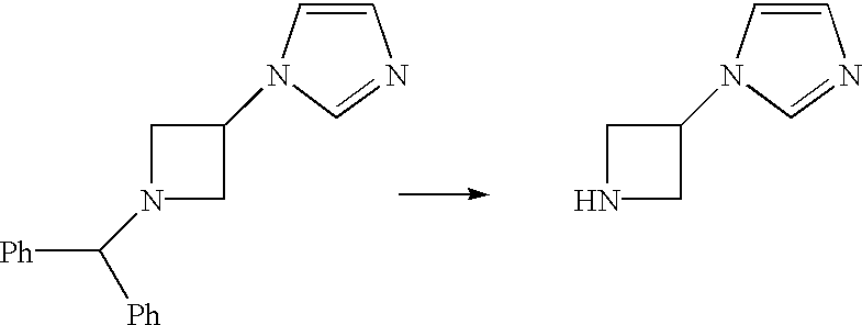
C1N(C([Ph])[Ph])CC1N1C=CN=C1.C1NCC1N1C=CN=C1
